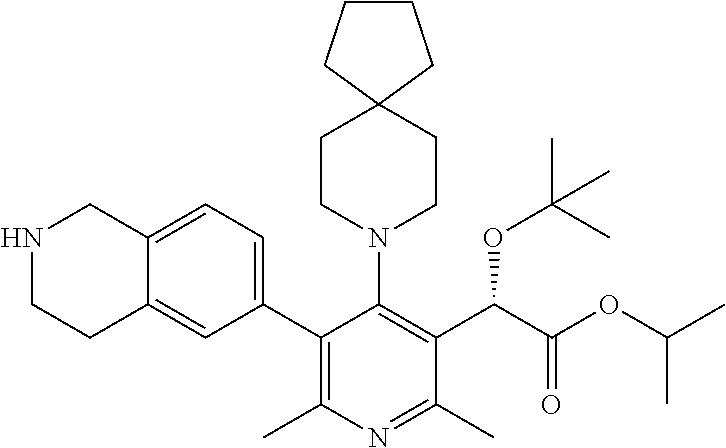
N1CCC2=CC(C3=C(C)N=C(C)C(C(C(OC(C)C)=O)OC(C)(C)C)=C3N3CCC4(CC3)CCCC4)=CC=C2C1
